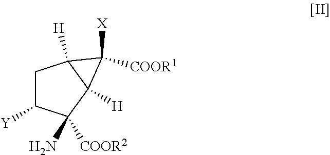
C1C([Y])C(N)([COOR2])C2([H])C1([H])C2([X])[COOR1]
